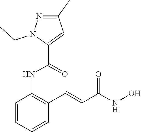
C1=CC=CC(C=CC(NO)=O)=C1NC(=O)C1=CC(C)=NN1CC
